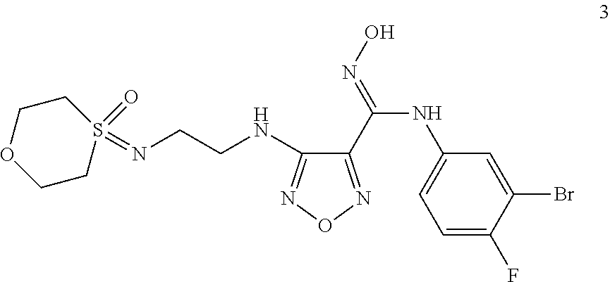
C1(C(=NO)NC2=CC=C(F)C(Br)=C2)=NON=C1NCCN=S1(=O)CCOCC1
